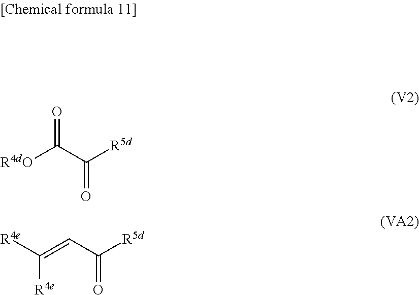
O=C(C([R5d])=O)[R4dO].C([R4e])([R4e])=CC([R5d])=O
